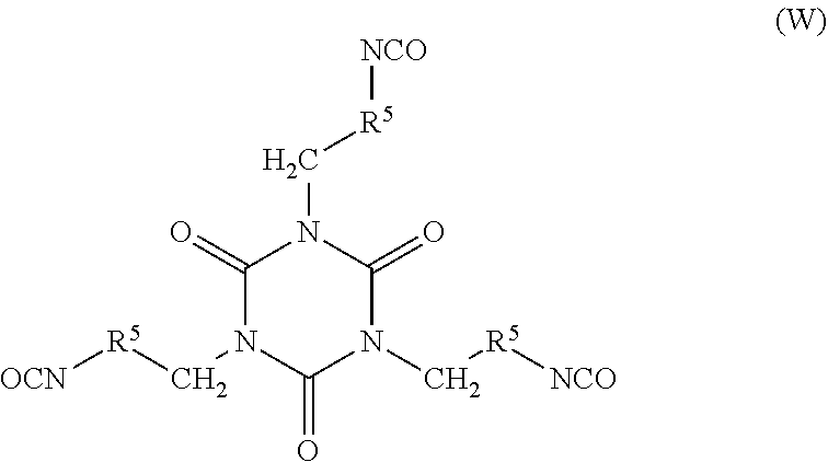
C1(=O)N(C[R5][OCN])C(=O)N(C[R5][NCO])C(=O)N1C[R5][NCO]
